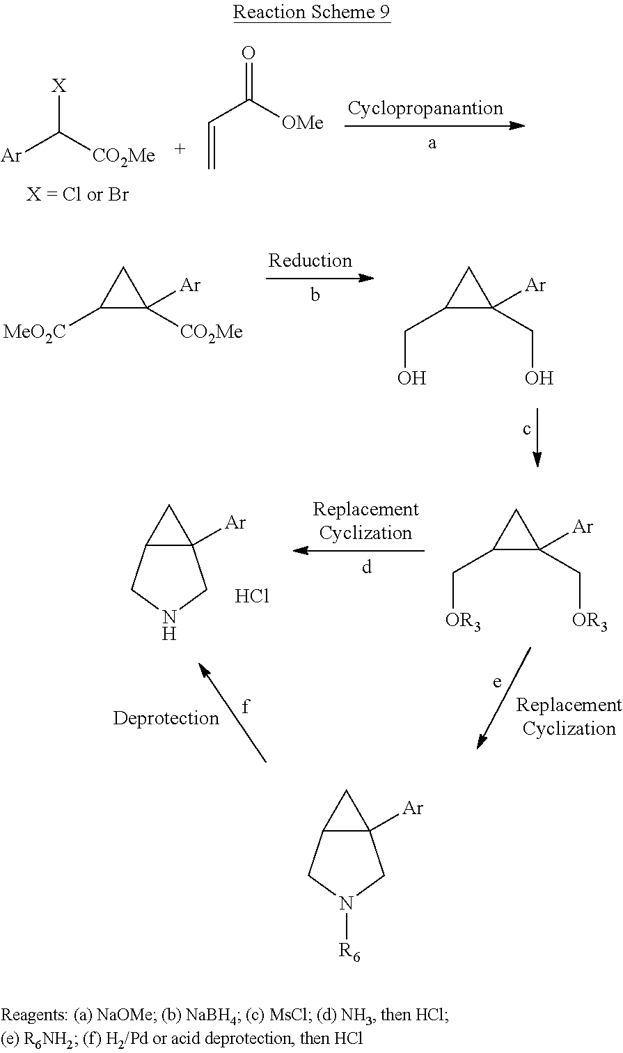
[Ar]C([X])[CO2Me].C(C(=O)[OMe])=C.C1([MeO2C])C([CO2Me])([Ar])C1.C1(CO)C(CO)([Ar])C1.C12([Ar])C(CN([R6])C1)C2.C12([Ar])C(CNC1)C2.Cl.C1(C[OR3])C(C[OR3])([Ar])C1
